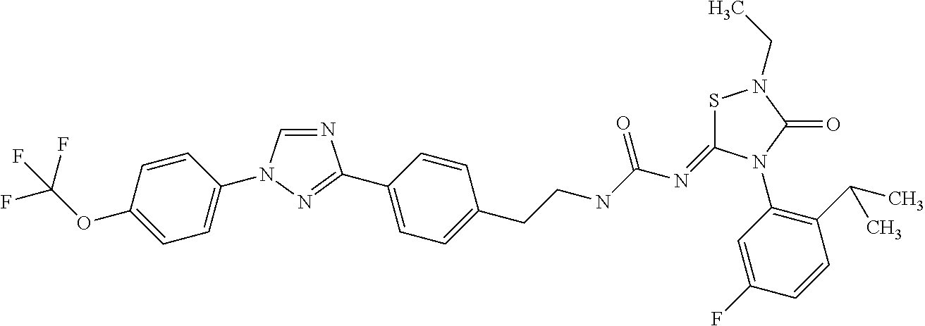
N1=C(C2=CC=C(CCNC(N=C3SN(CC)C(=O)N3C3=C(C(C)C)C=CC(F)=C3)=O)C=C2)N=CN1C1=CC=C(OC(F)(F)F)C=C1
